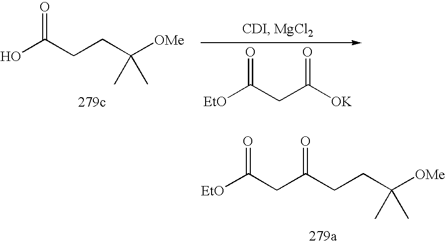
[EtO]C(CC([OK])=O)=O.OC(CCC(C)([OMe])C)=O.[EtO]C(CC(CCC(C)([OMe])C)=O)=O
